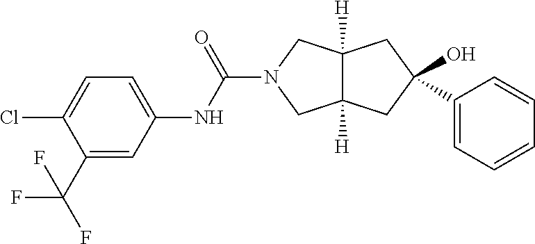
C12([H])C([H])(CN(C(NC3=CC=C(Cl)C(C(F)(F)F)=C3)=O)C1)CC(C1=CC=CC=C1)(O)C2
